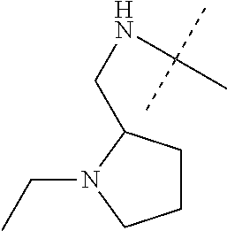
C1CC(CNC(C)(C)C)N(CC)C1
